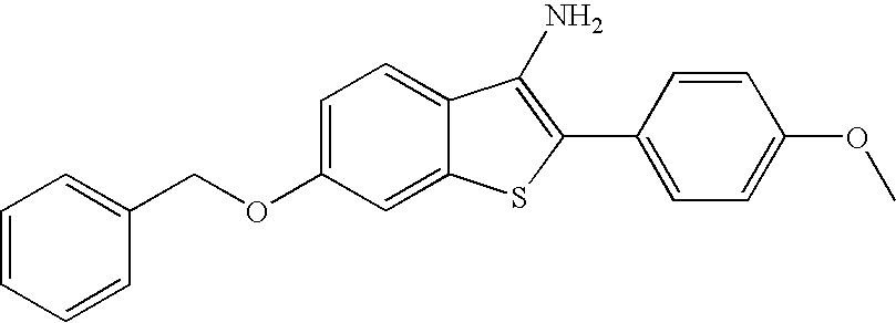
C1(C2=CC=C(OC)C=C2)=C(N)C2=CC=C(OCC3=CC=CC=C3)C=C2S1
